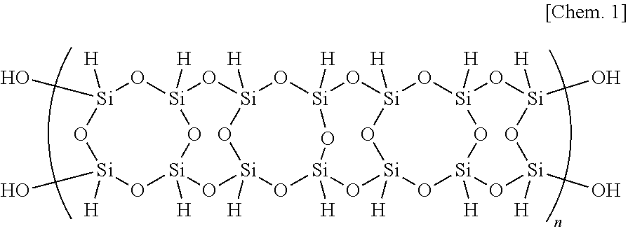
[Si]12([H])O[Si]3([H])O[Si]4([H])O[Si]5([H])O[Si]6([H])O[Si](O)([H])O[Si](O)([H])O[Si]([H])(O[Si]([H])(O[Si]([H])(O[Si]([H])(O3)O[Si]([H])(O1)O[Si](O)([H])O[Si](O)([H])O2)O4)O5)O6
